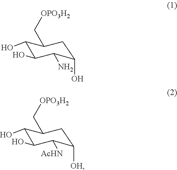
C1(O)C(O)C(N)C(O)CC1C[OPO3H2].C1(O)C(O)C([AcHN])C([OH])CC1C[OPO3H2]
